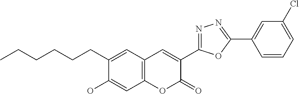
CCCCCCC1=CC2=C(C=C1O)OC(=O)C(C1=NN=C(C3=CC(Cl)=CC=C3)O1)=C2
